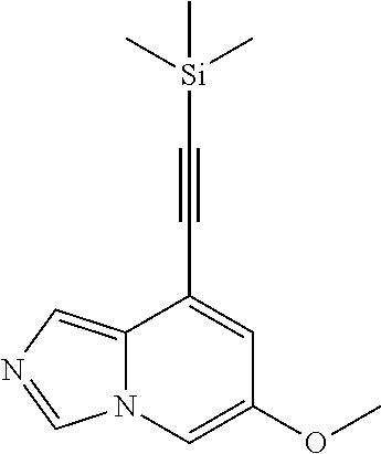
C12=CN=CN1C=C(OC)C=C2C#C[Si](C)(C)C
